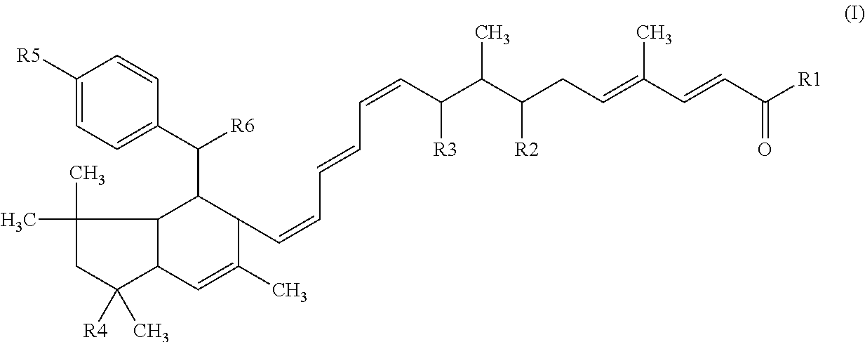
C1(C)(C)CC([R4])(C)C2C1C(C([R6])C1=CC=C([R5])C=C1)C(C=CC=CC=CC([R3])C(C(CC=C(C=CC([R1])=O)C)[R2])C)C(C)=C2
